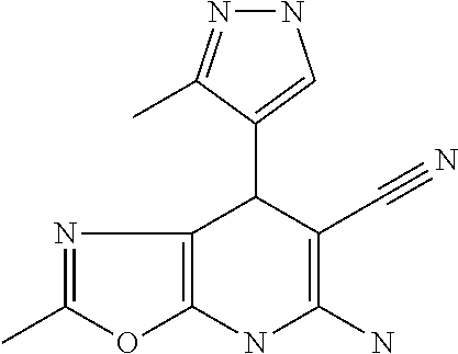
N1N=C(C)C(C2C3=C(NC(N)=C2C#N)OC(C)=N3)=C1
